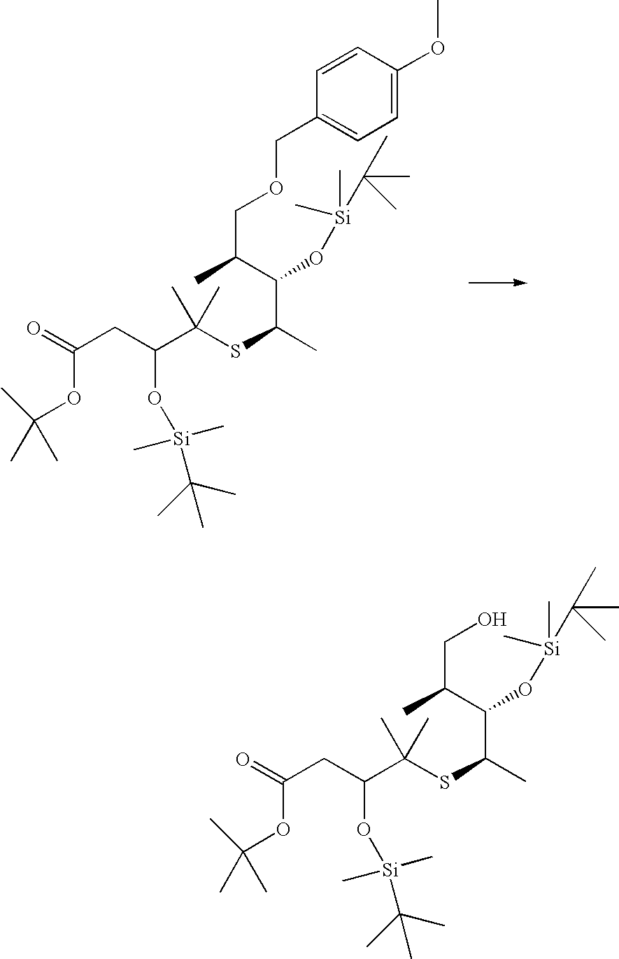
C1=C(OC)C=CC(COCC(C(O[Si](C)(C)C(C)(C)C)C(C)SC(C(CC(=O)OC(C)(C)C)O[Si](C)(C)C(C)(C)C)(C)C)C)=C1.C(C(C(O[Si](C)(C)C(C)(C)C)C(C)SC(C(CC(=O)OC(C)(C)C)O[Si](C)(C)C(C)(C)C)(C)C)C)O
